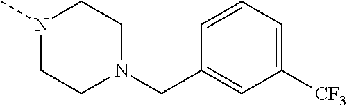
C(C1=CC([CF3])=CC=C1)N1CCN(C)CC1
